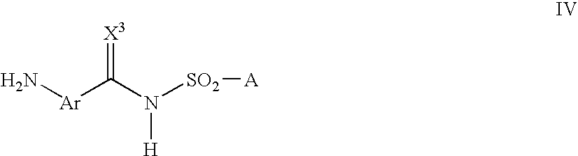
N[Ar]C(N([SO2][A])[H])=[X3]
